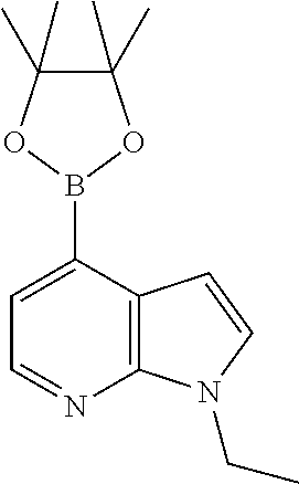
C1(C)(C)C(C)(C)OB(C2=CC=NC3=C2C=CN3CC)O1
